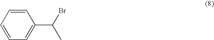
C1=CC=CC=C1C(Br)C
